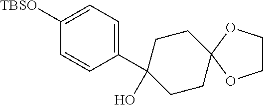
C1([TBSO])=CC=C(C2(O)CCC3(CC2)OCCO3)C=C1
